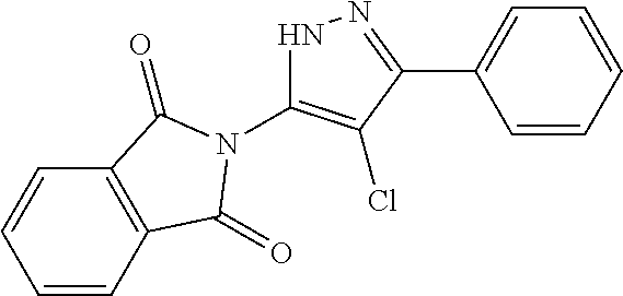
C1=CC=CC=C1C1=NNC(N2C(=O)C3=C(C2=O)C=CC=C3)=C1Cl
